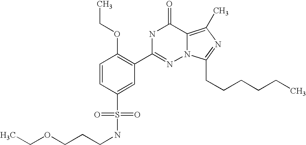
C1=CC(S(NCCCOCC)(=O)=O)=CC(C2=NN3C(=C(C)N=C3CCCCCC)C(=O)N2)=C1OCC
